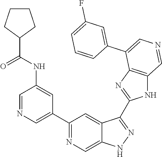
C1(C2=CN=CC(NC(=O)C3CCCC3)=C2)=NC=C2C(=C1)C(C1=NC3=C(N1)C=NC=C3C1=CC(F)=CC=C1)=NN2
